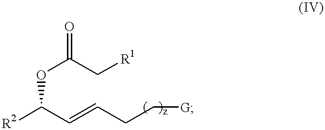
[R2]C(C=CCC[G])OC(=O)C[R1]
